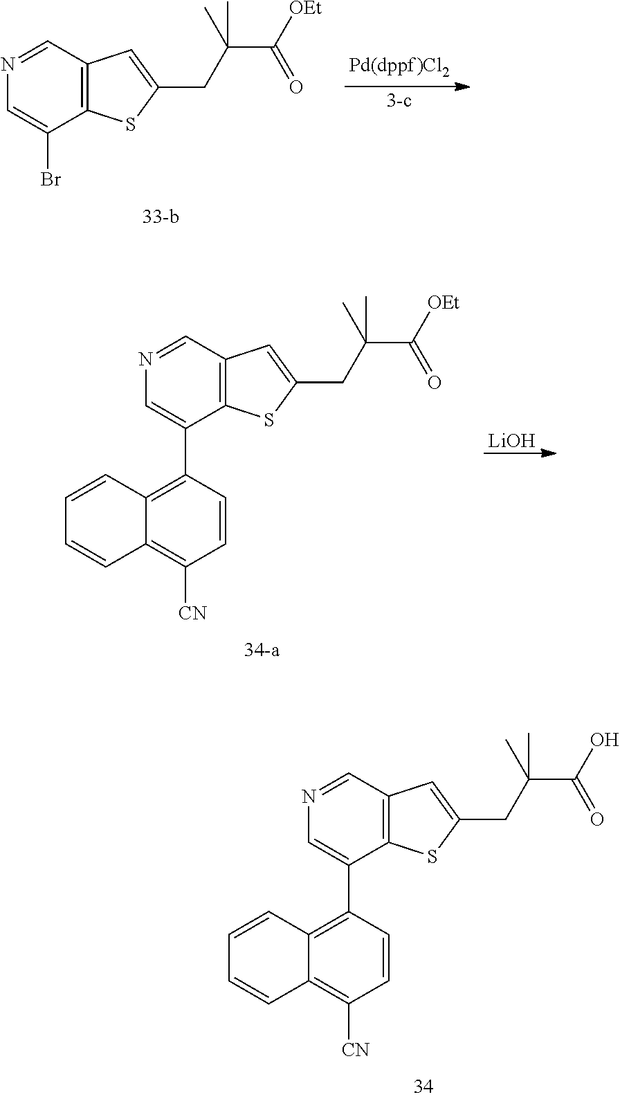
N1=CC2=C(C(Br)=C1)SC(CC(C([OEt])=O)(C)C)=C2.[3-c].N1=CC2=C(C(C3=C4C(=C([CN])C=C3)C=CC=C4)=C1)SC(CC(C([OEt])=O)(C)C)=C2.[LiOH].N1=CC2=C(C(C3=C4C(=C([CN])C=C3)C=CC=C4)=C1)SC(CC(C(O)=O)(C)C)=C2
